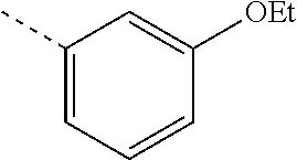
C1(C)=CC=CC([OEt])=C1
